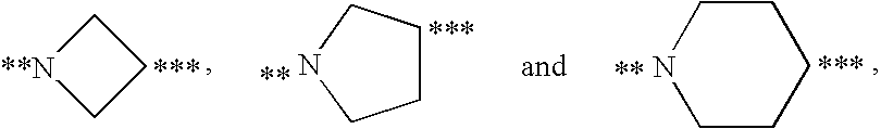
C1CCCCN1.C1CCNC1.C1CC[**N]1
